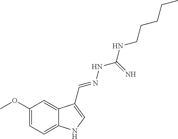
COC1=CC=C2C(=C1)C(C=NNC(=N)NCCCCC)=CN2
